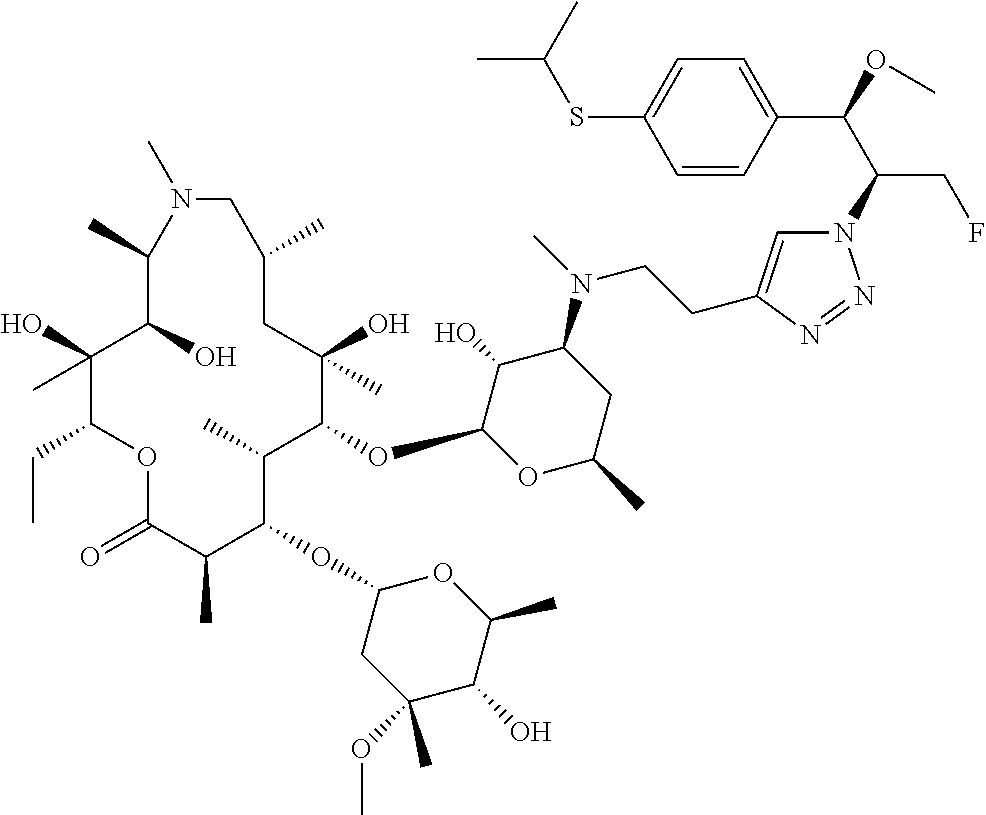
C1(O)(C)C(CC)OC(=O)C(C)C(OC2CC(OC)(C)C(O)C(C)O2)C(C)C(OC2OC(C)CC(N(C)CCC3=CN(C(C(OC)C4=CC=C(SC(C)C)C=C4)CF)N=N3)C2O)C(O)(C)CC(C)CN(C)C(C)C1O
